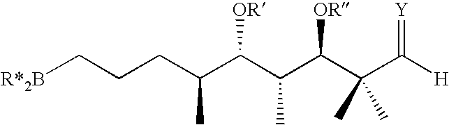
C(C(C(C(C(C(C([H])=[Y])(C)C)[OR])C)[OR])C)CC[R*2B]
